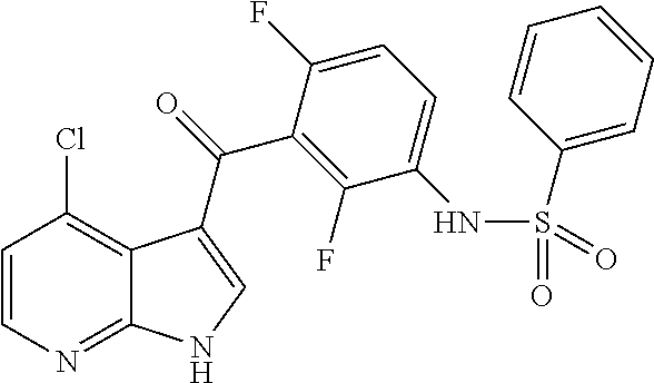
C1=CN=C2C(=C1Cl)C(C(=O)C1=C(F)C(NS(C3=CC=CC=C3)(=O)=O)=CC=C1F)=CN2
